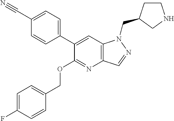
C1(C2=CC=C(C#N)C=C2)=CC2=C(N=C1OCC1=CC=C(F)C=C1)C=NN2CC1CCNC1
